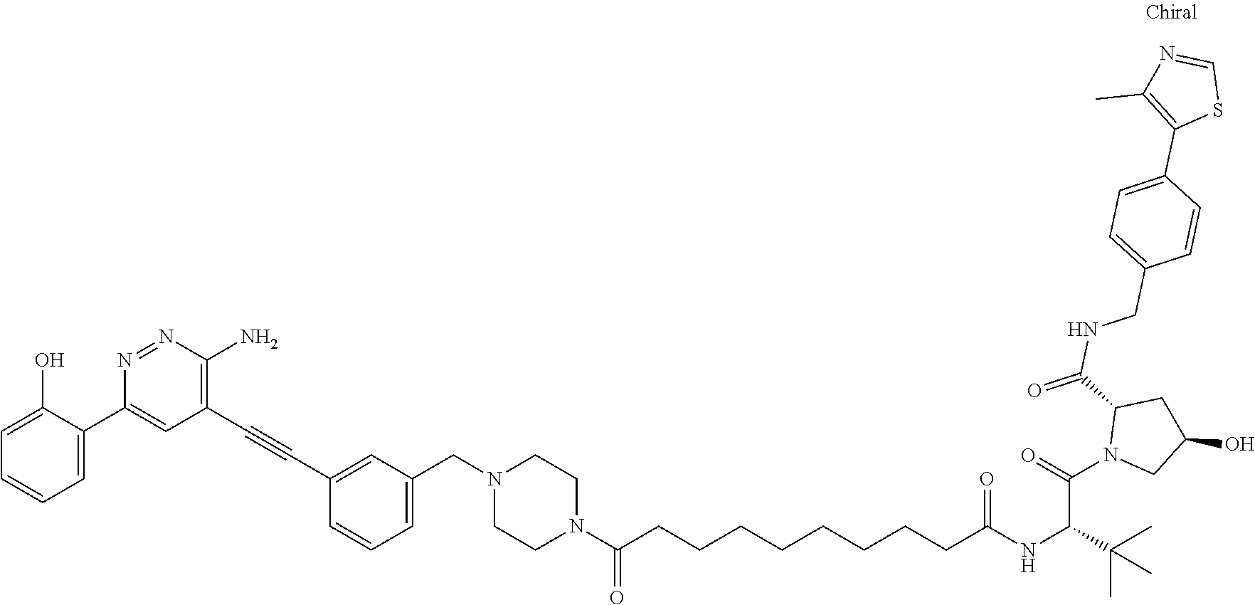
C1(O)=CC=CC=C1C1=CC(C#CC2=CC(CN3CCN(C(CCCCCCCCC(NC(C(N4CC(O)CC4C(NCC4=CC=C(C5=C(C)N=CS5)C=C4)=O)=O)C(C)(C)C)=O)=O)CC3)=CC=C2)=C(N)N=N1
